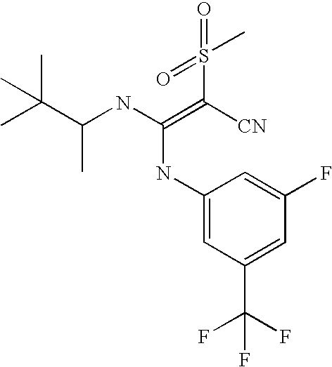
C1(NC(NC(C(C)(C)C)C)=C([CN])S(=O)(=O)C)=CC(C(F)(F)F)=CC(F)=C1
